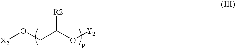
[X2]OCC(O[Y2])[R2]
